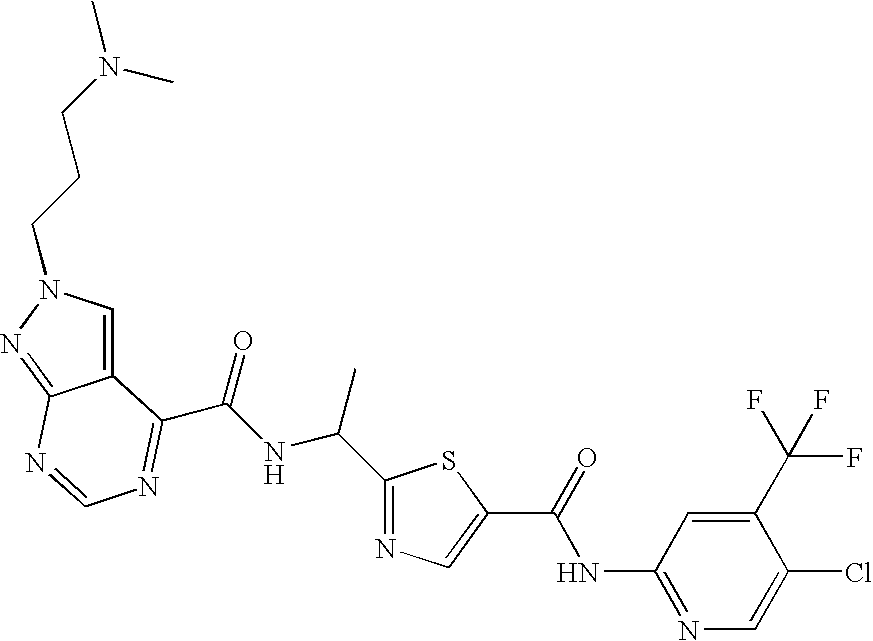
C12=CN(CCCN(C)C)N=C1N=CN=C2C(=O)NC(C)C1=NC=C(C(NC2=NC=C(Cl)C(C(F)(F)F)=C2)=O)S1
